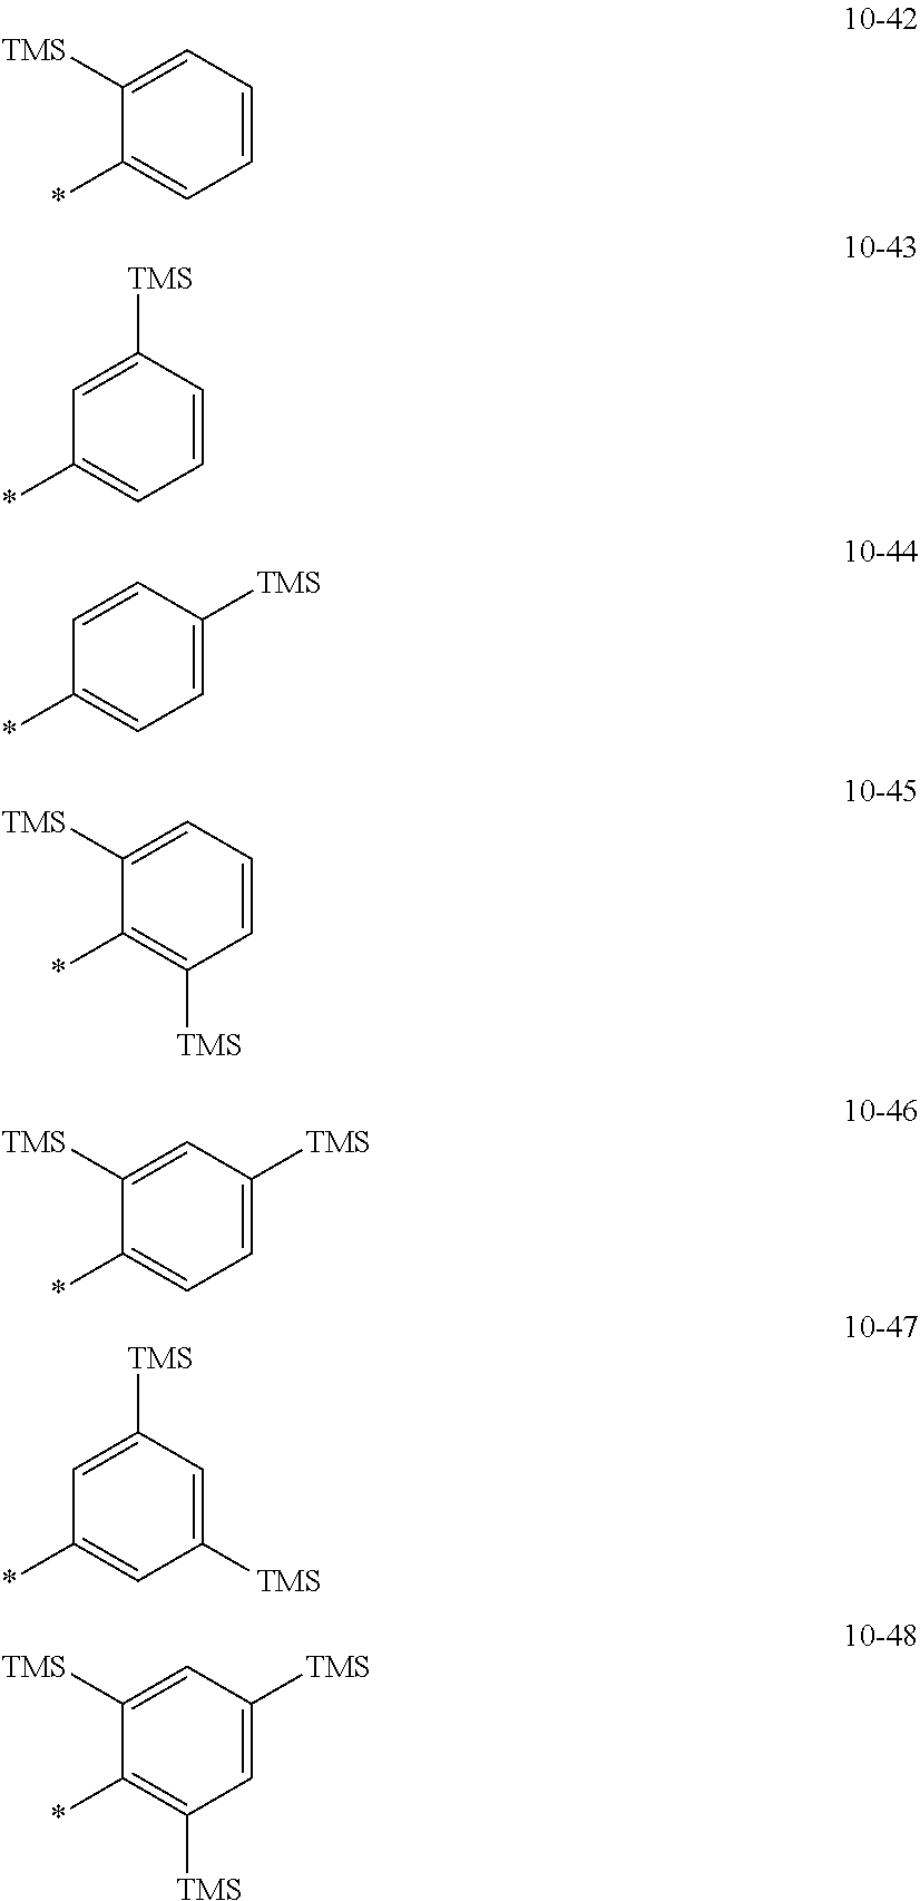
C1=CC=C([TMS])C(*)=C1.C1=CC([TMS])=CC(*)=C1.C1=C([TMS])C=CC(*)=C1.C1=CC=C([TMS])C(*)=C1[TMS].C1=C([TMS])C=C([TMS])C(*)=C1.C1([TMS])=CC([TMS])=CC(*)=C1.C1=C([TMS])C=C([TMS])C(*)=C1[TMS]
